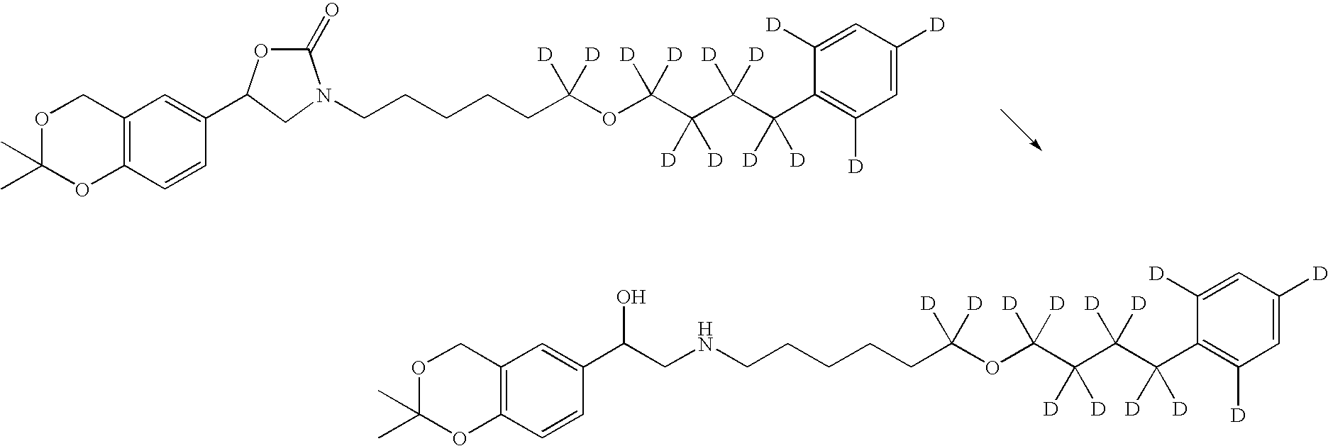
O1C(C)(C)OC2=C(C1)C=C(C1OC(=O)N(CCCCCC(OC(C(C(C(C3=C([D])C=C([D])C=C3[D])([D])[D])([D])[D])([D])[D])([D])[D])([D])[D])C1)C=C2.O1C(C)(C)OC2=C(C1)C=C(C(CNCCCCCC(OC(C(C(C(C1=C([D])C=C([D])C=C1[D])([D])[D])([D])[D])([D])[D])([D])[D])([D])[D])O)C=C2
